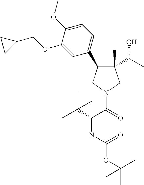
C1(C)(C(C)O)C(C2=CC=C(OC)C(OCC3CC3)=C2)CN(C(=O)C(NC(OC(C)(C)C)=O)C(C)(C)C)C1
